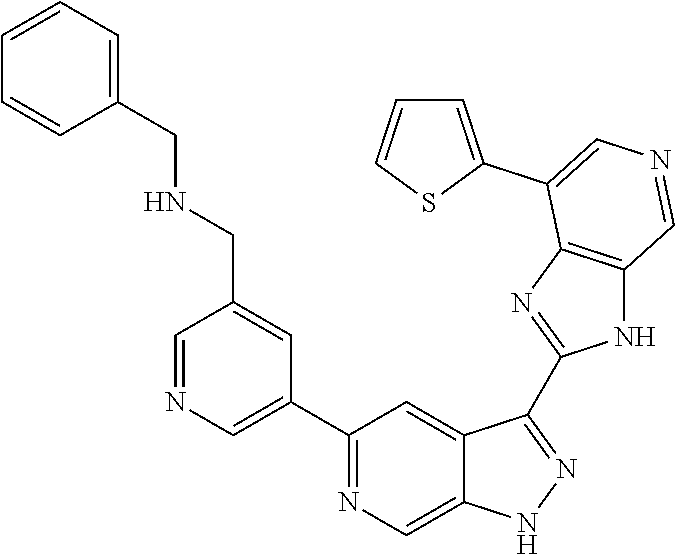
C1(C2=CN=CC(CNCC3=CC=CC=C3)=C2)=NC=C2C(=C1)C(C1=NC3=C(N1)C=NC=C3C1=CC=CS1)=NN2
